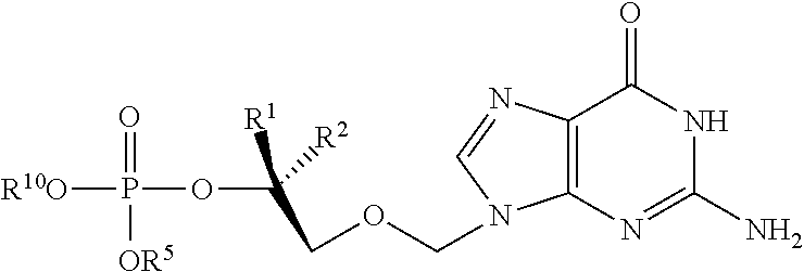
C12=C(N=C(N)NC1=O)N(COCC(OP([R10O])(=O)[OR5])([R1])[R2])C=N2
